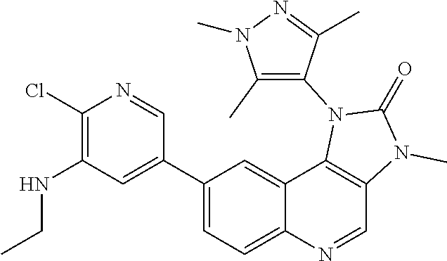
C1(Cl)=C(NCC)C=C(C2=CC=C3C(=C2)C2=C(C=N3)N(C)C(=O)N2C2=C(C)N(C)N=C2C)C=N1
